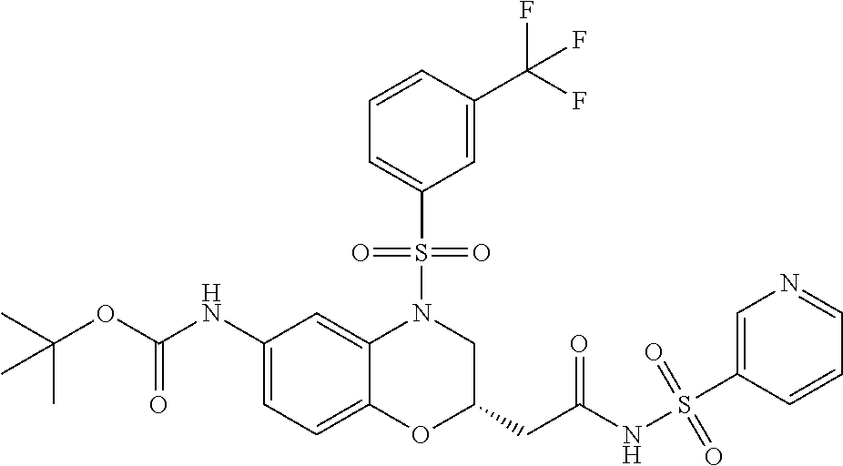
C1(NC(OC(C)(C)C)=O)=CC=C2C(=C1)N(S(C1=CC=CC(C(F)(F)F)=C1)(=O)=O)CC(CC(NS(C1=CN=CC=C1)(=O)=O)=O)O2
